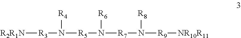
[R2R1N][R3]N([R4])[R5]N([R7]N([R8])[R9][NR10R11])[R6]
